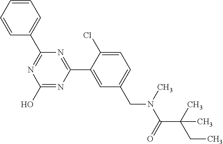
N1=C(C2=CC=CC=C2)N=C(C2=CC(CN(C(C(CC)(C)C)=O)C)=CC=C2Cl)N=C1O
